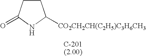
C1CC(=O)NC1[CO2CH2CH(C2H5)C3H6CH3]
